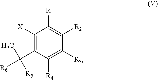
C1([X])=C(C([R6])(C)[R5])C([R4])=C([R3])C([R2])=C1[R1]
